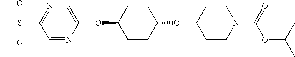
C1=NC(OC2CCC(OC3CCN(C(OC(C)C)=O)CC3)CC2)=CN=C1S(C)(=O)=O
